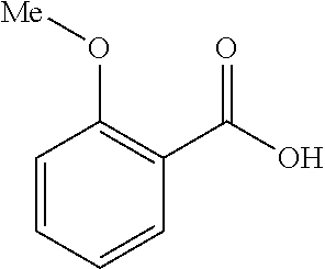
C1=CC=CC(C(O)=O)=C1O[Me]
